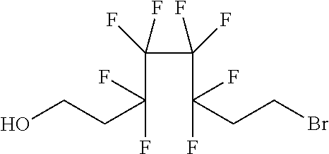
C(CCBr)(F)(C(C(C(F)(CCO)F)(F)F)(F)F)F
